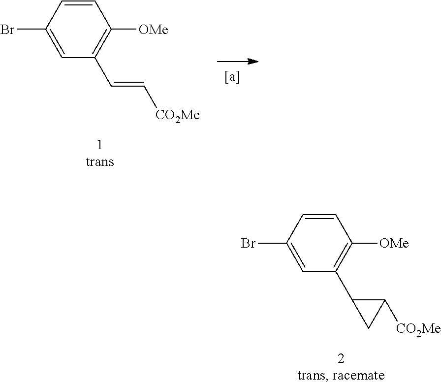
C1=CC(Br)=CC(C=C[CO2Me])=C1[OMe].C1=CC(Br)=CC(C2C([CO2Me])C2)=C1[OMe]
